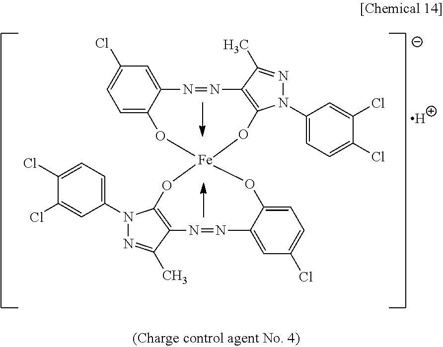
C1=C2C(=CC(Cl)=C1)N=NC1=C(N(C3=CC=C(Cl)C(Cl)=C3)N=C1C)O[Fe]1(O2)OC2=C(C(C)=NN2C2=CC=C(Cl)C(Cl)=C2)N=NC2=CC(Cl)=CC=C2O1.[H]
